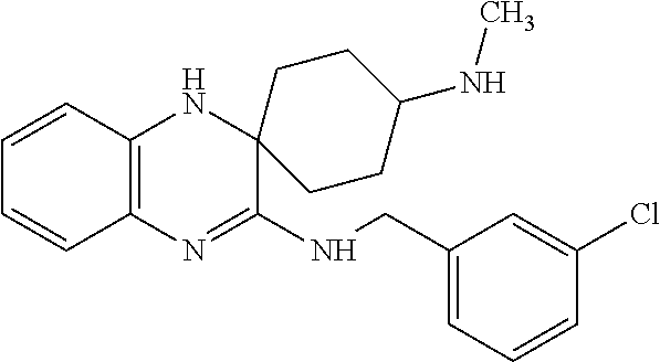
C1=CC2=C(C=C1)N=C(NCC1=CC=CC(Cl)=C1)C1(N2)CCC(NC)CC1
